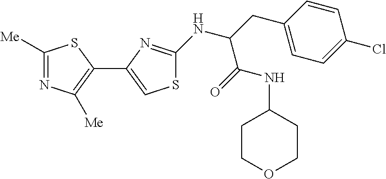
C1([Me])=NC([Me])=C(C2=CSC(NC(CC3=CC=C(Cl)C=C3)C(=O)NC3CCOCC3)=N2)S1
